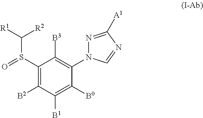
S(C1=C([B2])C([B1])=C([B0])C(N2N=C([A1])N=C2)=C1[B3])(C([R1])[R2])=O
